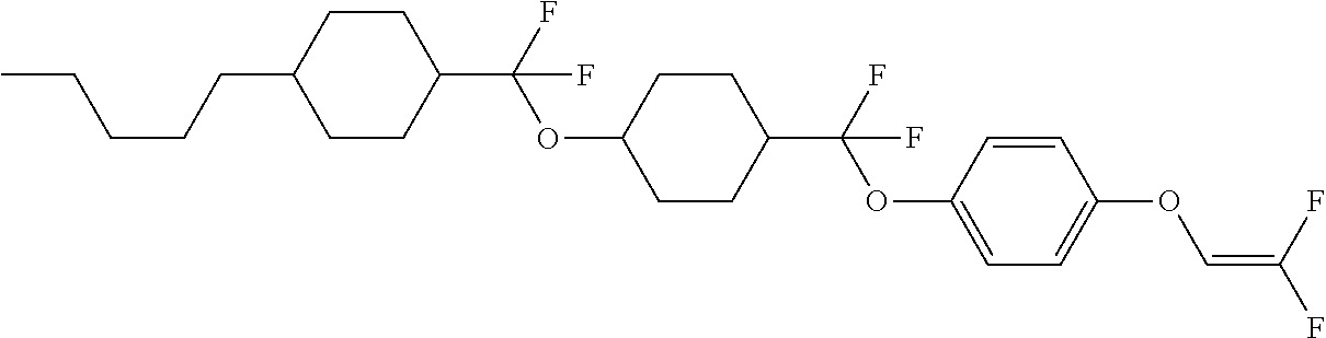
C1CC(C(F)(OC2CCC(C(F)(OC3=CC=C(OC=C(F)F)C=C3)F)CC2)F)CCC1CCCCC
